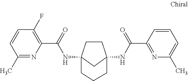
C1CC2(NC(C3=C(F)C=CC(C)=N3)=O)CC1(NC(C1=NC(C)=CC=C1)=O)CCC2
